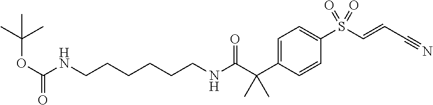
N(C(C(C1=CC=C(S(C=CC#N)(=O)=O)C=C1)(C)C)=O)CCCCCCNC(OC(C)(C)C)=O
